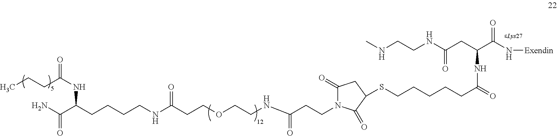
CCCC(NC(C(N)=O)CCCCNC(CCOCCNC(CCN1C(=O)CC(SCCCCCC(=O)NC(CC(=O)NCCNC)C(N[Exendin])=O)C1=O)=O)=O)=O
